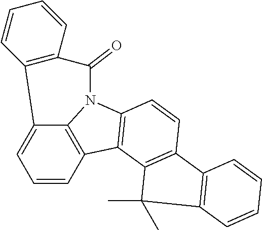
C12=CC=CC3=C1N(C1=C3C3=C(C=C1)C1=C(C=CC=C1)C3(C)C)C(=O)C1=C2C=CC=C1
